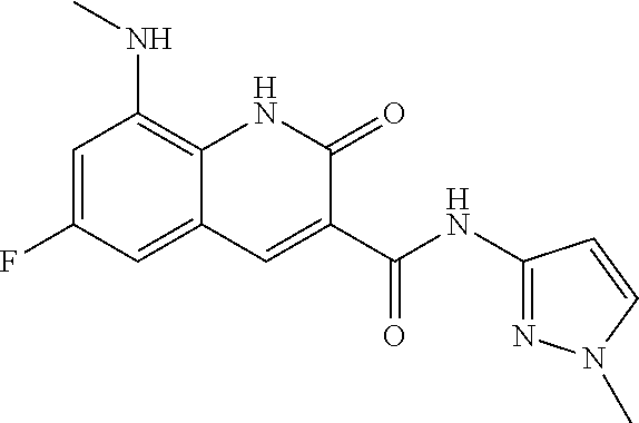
C1=C(F)C=C2C(=C1NC)NC(=O)C(C(NC1=NN(C)C=C1)=O)=C2
